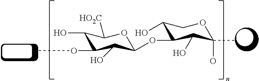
C1(O)C(OC)C(O)C(OC2C(O)COC(O)(C)C2O)OC1[HO2C]
